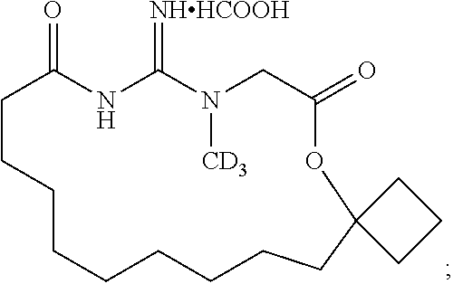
N1C(=[NHHCOOH])N([CD3])CC(=O)OC2(CCCCCCCCCC1=O)CCC2
